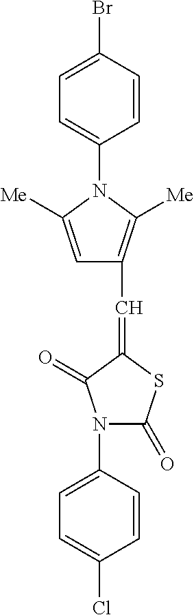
C1=C(N2C(=O)SC(=CC3=C([Me])N(C4=CC=C(Br)C=C4)C([Me])=C3)C2=O)C=CC(Cl)=C1
